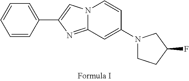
N12C(=NC(C3=CC=CC=C3)=C1)C=C(N1CCC(F)C1)C=C2
